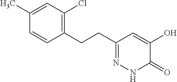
C1(C)=CC(Cl)=C(CCC2=NNC(=O)C(O)=C2)C=C1
